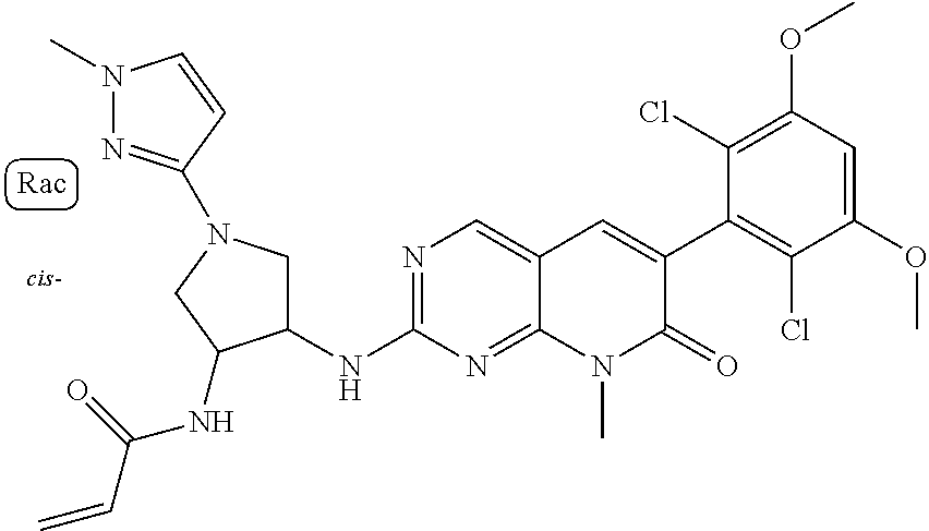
N(C1=NC=C2C(=N1)N(C)C(=O)C(C1=C(Cl)C(OC)=CC(OC)=C1Cl)=C2)C1CN(C2=NN(C)C=C2)CC1NC(C=C)=O
